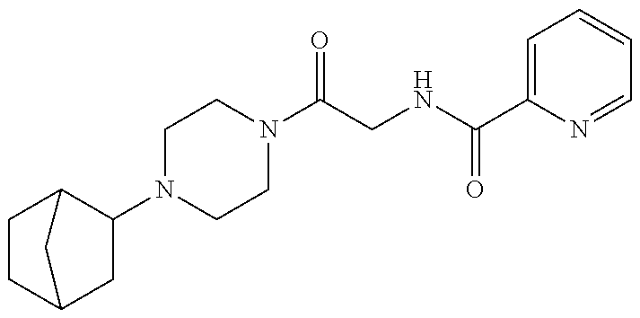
C1CC2CC(N3CCN(C(CNC(C4=CC=CC=N4)=O)=O)CC3)C1C2
